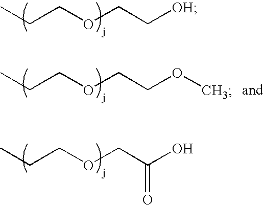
CCCOCC[OH].CCCOCC(O)=O.CCCOCCOC
